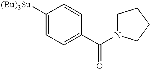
C1([(Bu)3Su])=CC=C(C(=O)N2CCCC2)C=C1
